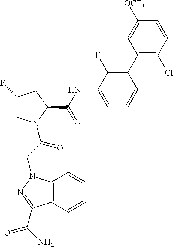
C1C(F)CC(C(NC2=CC=CC(C3=C(Cl)C=CC([OCF3])=C3)=C2F)=O)N1C(CN1C2=C(C(C(N)=O)=N1)C=CC=C2)=O
